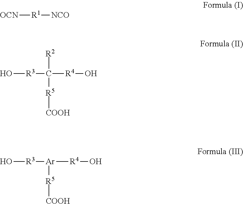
[OCN][R1][NCO].O[R3]C([R2])([R5][COOH])[R4]O.O[R3][Ar]([R4]O)[R5][COOH]
